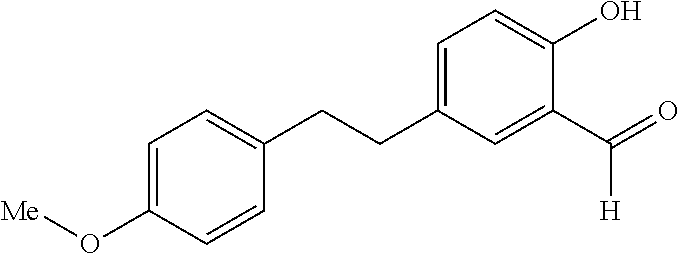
C1=C(O[Me])C=CC(CCC2=CC=C(O)C(C(=O)[H])=C2)=C1
